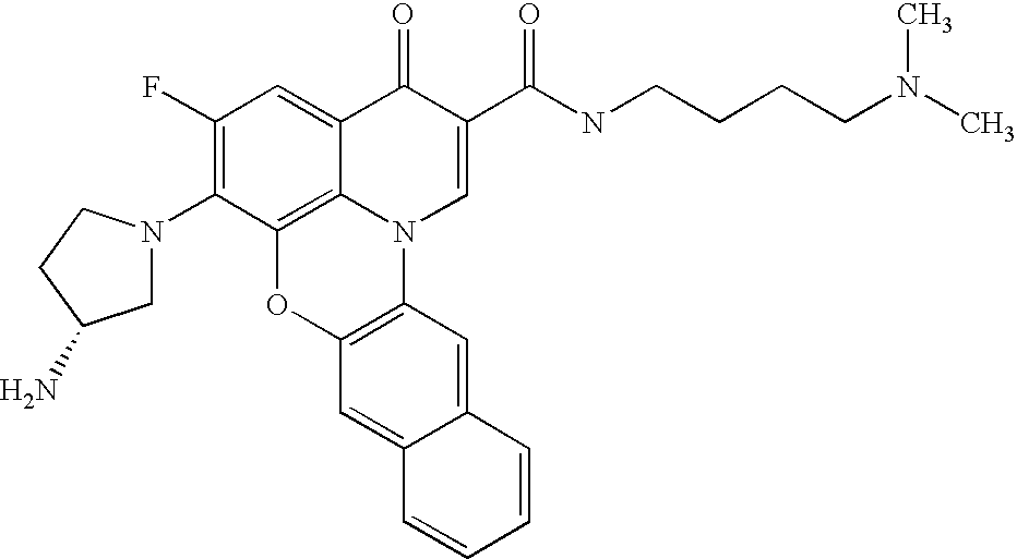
C1(F)=C(N2CC(N)CC2)C2=C3C(=C1)C(=O)C(C(=O)NCCCCN(C)C)=CN3C1=C(O2)C=C2C(=C1)C=CC=C2
